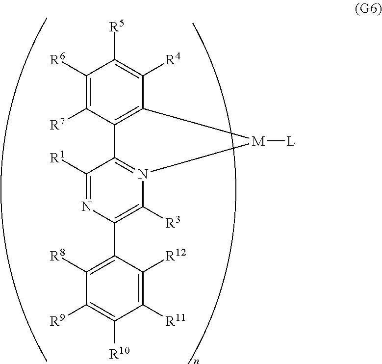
C1([R6])=C([R7])C2=C(C([R4])=C1[R5])[M]([L])N1=C2C([R1])=NC(C2=C([R8])C([R9])=C([R10])C([R11])=C2[R12])=C1[R3]
